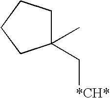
C1(C[*CH*])(C)CCCC1
